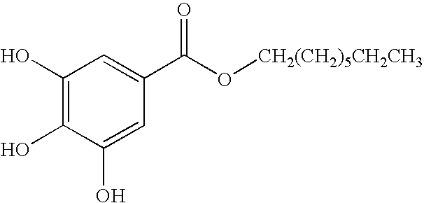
C1(O)=C(O)C(O)=CC(C(=O)O[CH2(CH2)5CH2CH3])=C1
